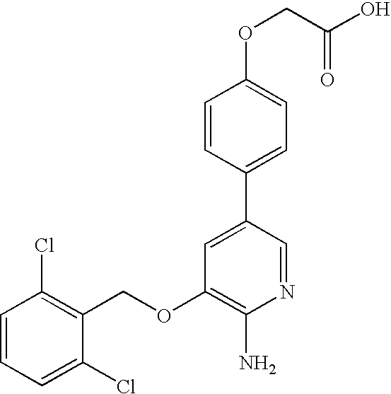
C1=CC=C(Cl)C(COC2=C(N)N=CC(C3=CC=C(OCC(O)=O)C=C3)=C2)=C1Cl
